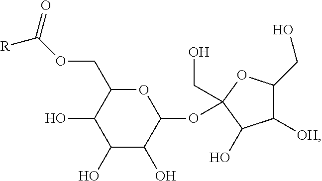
C1(O)C(O)C(OC2(CO)OC(CO)C([OH])C2O)OC(COC([R])=O)C1O
